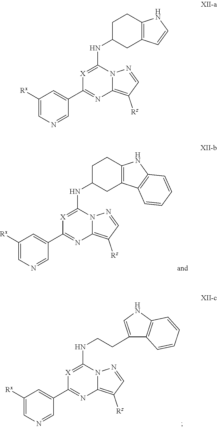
[X]1=C(NC2CC3=C(CC2)NC=C3)N2C(=C([Rz])C=N2)N=C1C1=CC([Rx])=CN=C1.[X]1=C(NC2CC3=C(CC2)NC2=C3C=CC=C2)N2C(=C([Rz])C=N2)N=C1C1=CC([Rx])=CN=C1.[X]1=C(NCCC2=CNC3=C2C=CC=C3)N2C(=C([Rz])C=N2)N=C1C1=CC([Rx])=CN=C1
